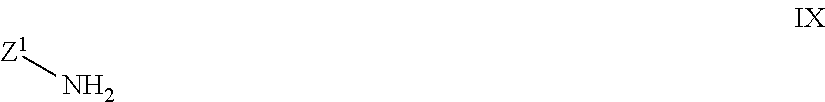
[Z1]N
